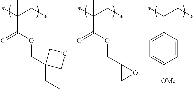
C(C(OCC1CO1)=O)(CC)(C)C.C(C(=O)OCC1(CC)COC1)(CC)(C)C.C(C1=CC=C([OMe])C=C1)(CC)C
